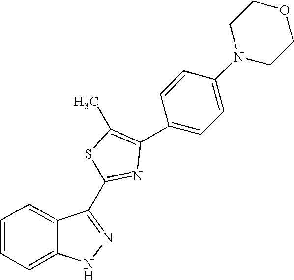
C1=CC=C2C(=C1)NN=C2C1=NC(C2=CC=C(N3CCOCC3)C=C2)=C(C)S1
